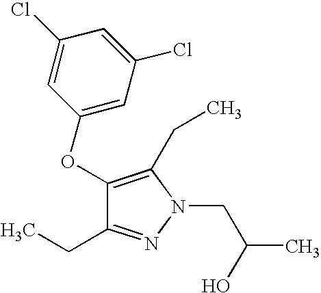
C1(OC2=CC(Cl)=CC(Cl)=C2)=C(CC)N(CC(C)O)N=C1CC
